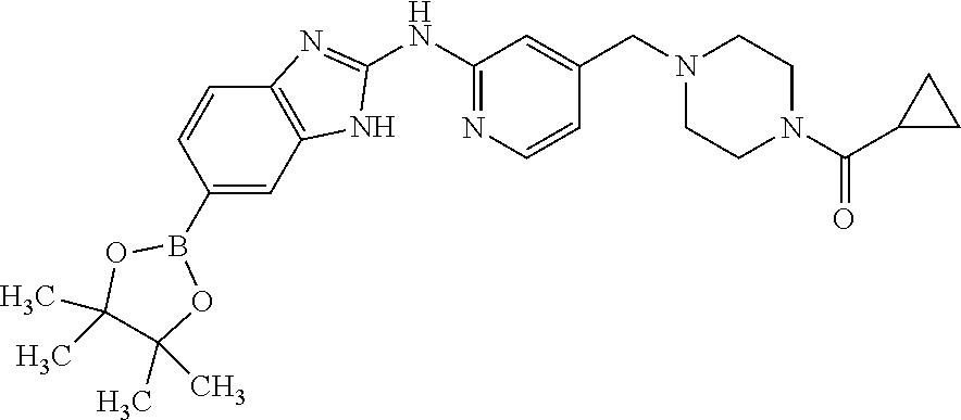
C1(NC2=NC=CC(CN3CCN(C(C4CC4)=O)CC3)=C2)=NC2=C(N1)C=C(B1OC(C)(C)C(C)(C)O1)C=C2
